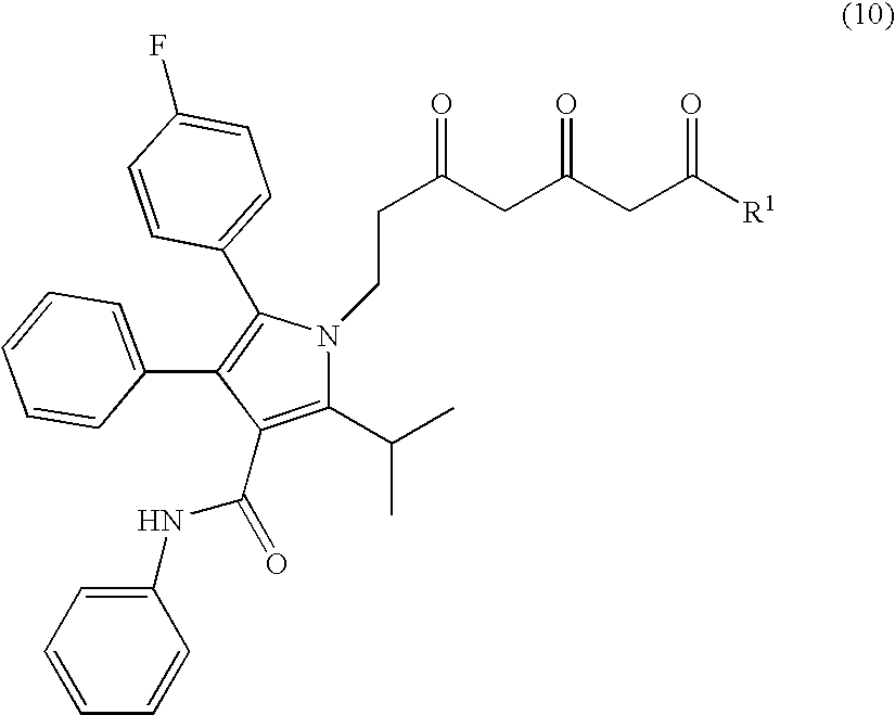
C1(C2=CC=CC=C2)=C(C2=CC=C(F)C=C2)N(CCC(CC(CC([R1])=O)=O)=O)C(C(C)C)=C1C(NC1=CC=CC=C1)=O
